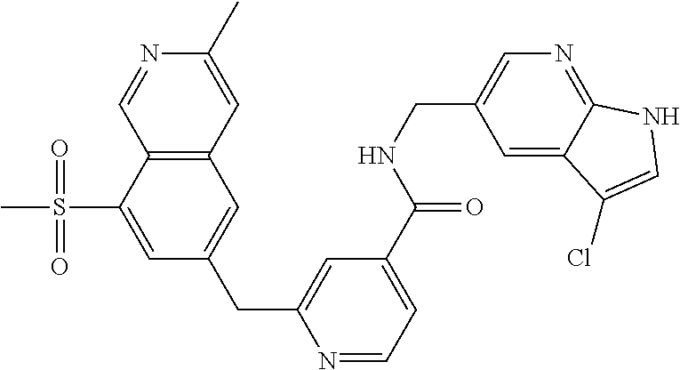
N1=CC2=C(C=C1C)C=C(CC1=CC(C(NCC3=CN=C4C(=C3)C(Cl)=CN4)=O)=CC=N1)C=C2S(C)(=O)=O
